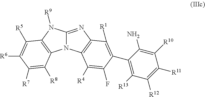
C12=NC3=C(N1C1=C(N2[R9])C([R5])=C([R6])C([R7])=C1[R8])C([R4])=C(F)C(C1=C([R13])C([R12])=C([R11])C([R10])=C1N)=C3[R1]
